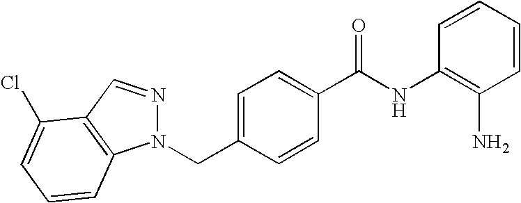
C(C1=CC=C(C(NC2=C(N)C=CC=C2)=O)C=C1)N1N=CC2=C1C=CC=C2Cl
